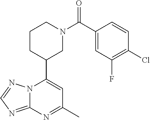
N12C(=NC=N1)N=C(C)C=C2C1CN(C(=O)C2=CC(F)=C(Cl)C=C2)CCC1
